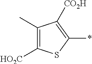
C1([HO2C])=C(C)C([CO2H])=C(*)S1
